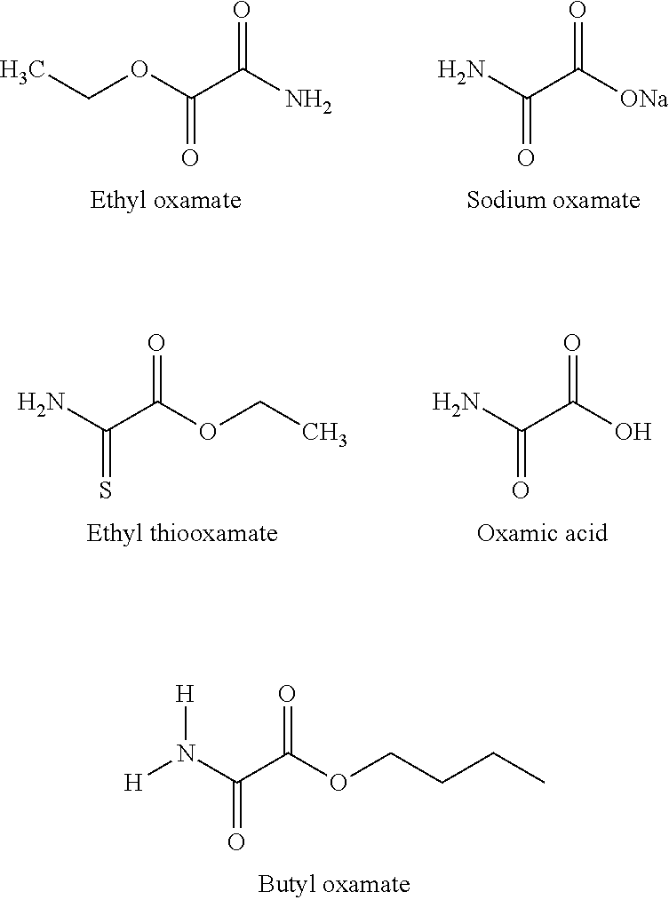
[H]N(C(C(OCCCC)=O)=O)[H].NC(C(OCC)=O)=S.NC(C(O)=O)=O.CCOC(C(N)=O)=O.NC(C([ONa])=O)=O
